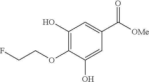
C1(O)=C(OCCF)C(O)=CC(C([OMe])=O)=C1
